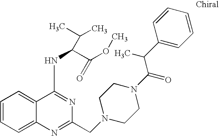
C1=CC=C2C(=C1)C(NC(C(OC)=O)C(C)C)=NC(CN1CCN(C(C(C3=CC=CC=C3)C)=O)CC1)=N2
